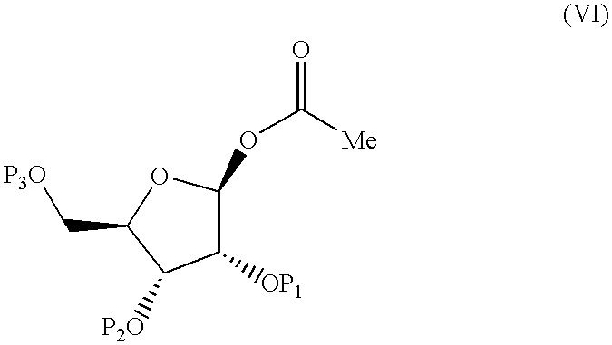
C1(OC(=O)[Me])OC(C[P3O])C([P2O])C1[OP1]
